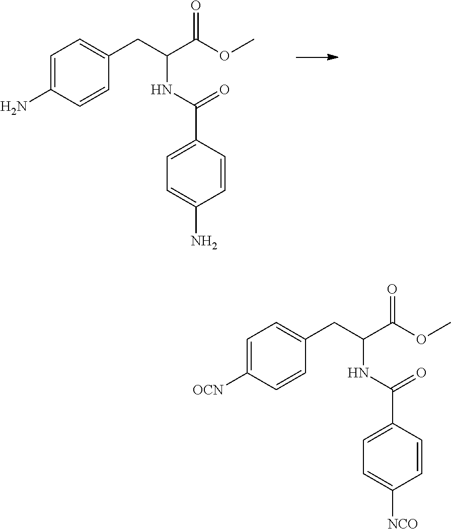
C1=C(N)C=CC(CC(C(OC)=O)NC(C2=CC=C(N)C=C2)=O)=C1.C1=C([OCN])C=CC(CC(C(OC)=O)NC(C2=CC=C([NCO])C=C2)=O)=C1
